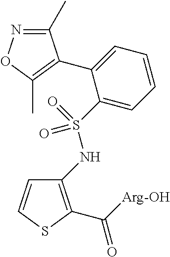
C1(NS(=O)(=O)C2=CC=CC=C2C2=C(C)ON=C2C)=C(C(=O)[Arg-OH])SC=C1
